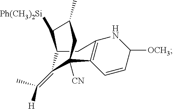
C12C(=C([H])C)C([CN])(C3=C(C1)NC([OCH3])C=C3)CC(C)C2[Ph(CH3)2Si]
